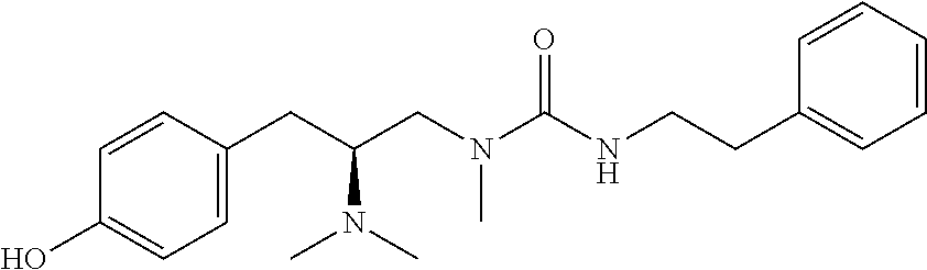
C1=C(CC(CN(C(NCCC2=CC=CC=C2)=O)C)N(C)C)C=CC(O)=C1
